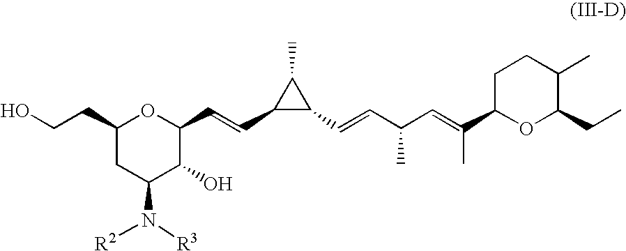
C(O)CC1CC(N([R2])[R3])C(O)C(C=CC2C(C=CC(C=C(C)C3CCC(C)C(CC)O3)C)C2C)O1
